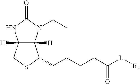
C12([H])C([H])(N(CC)C(=O)N1)C(CCCCC([L][R3])=O)SC2
